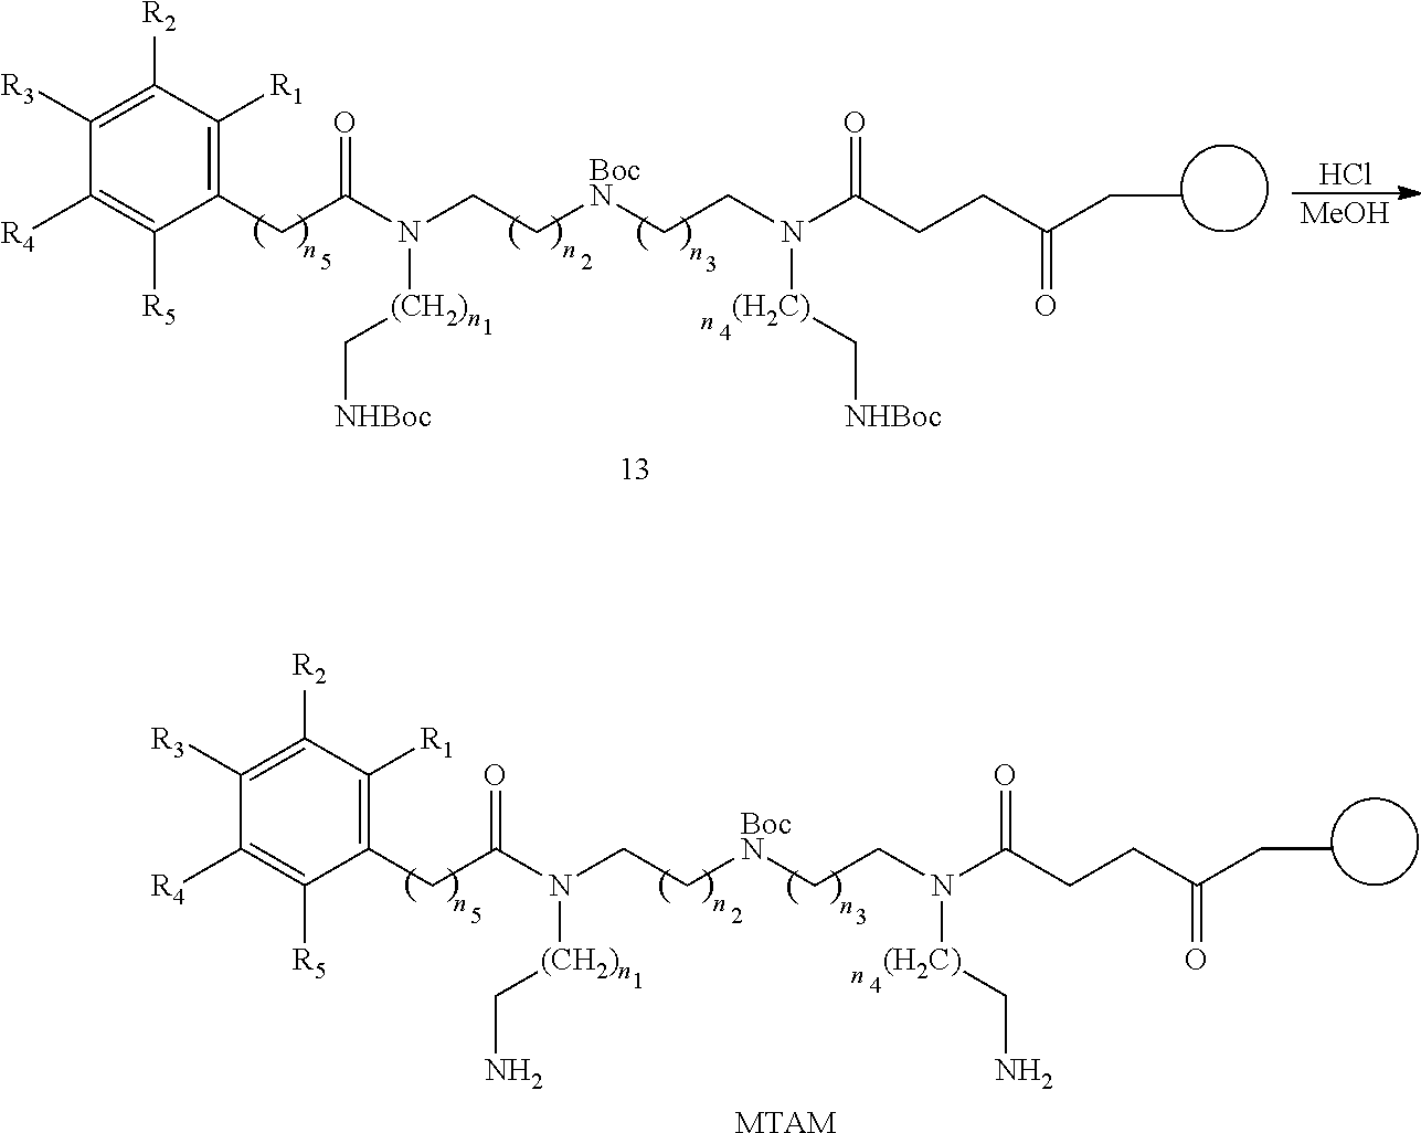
C1([R3])=C([R2])C([R1])=C(CC(N([(CH2)n]CN)CC[BocN]CCN(C(CCC(CC)=O)=O)[(H2C)]CN)=O)C([R5])=C1[R4].[MTAM].C1([R3])=C([R2])C([R1])=C(CC(N([(CH2)n]C[NHBoc])CC[BocN]CCN(C(CCC(CC)=O)=O)[(H2C)]C[NHBoc])=O)C([R5])=C1[R4].Cl.[MeOH]
